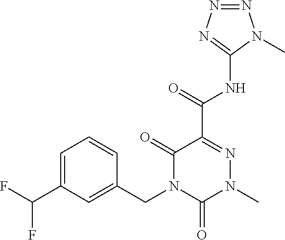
C1=C(C(F)F)C=C(CN2C(=O)C(C(NC3=NN=NN3C)=O)=NN(C)C2=O)C=C1
